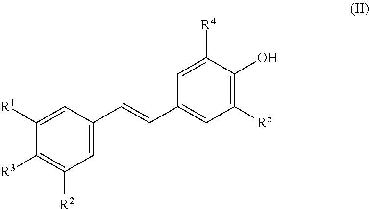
C1=C(C=CC2=CC([R5])=C(O)C([R4])=C2)C=C([R1])C([R3])=C1[R2]
